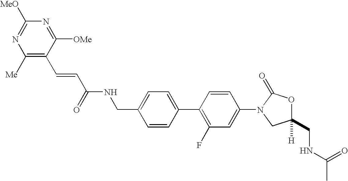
C1=C(CNC(=O)C=CC2=C([Me])N=C([MeO])N=C2[OMe])C=CC(C2=C(F)C=C(N3CC(CNC(C)=O)([H])OC3=O)C=C2)=C1
